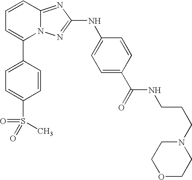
C1(C2=CC=CC3=NC(NC4=CC=C(C(NCCCN5CCOCC5)=O)C=C4)=NN23)=CC=C(S(=O)(C)=O)C=C1
